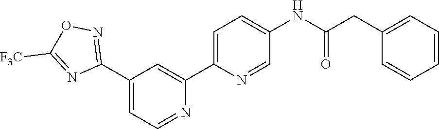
N1=CC=C(C2=NOC([F3C])=N2)C=C1C1=CC=C(NC(CC2=CC=CC=C2)=O)C=N1
